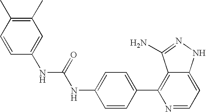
C1(NC(NC2=CC(C)=C(C)C=C2)=O)=CC=C(C2=C3C(=CC=N2)NN=C3N)C=C1
